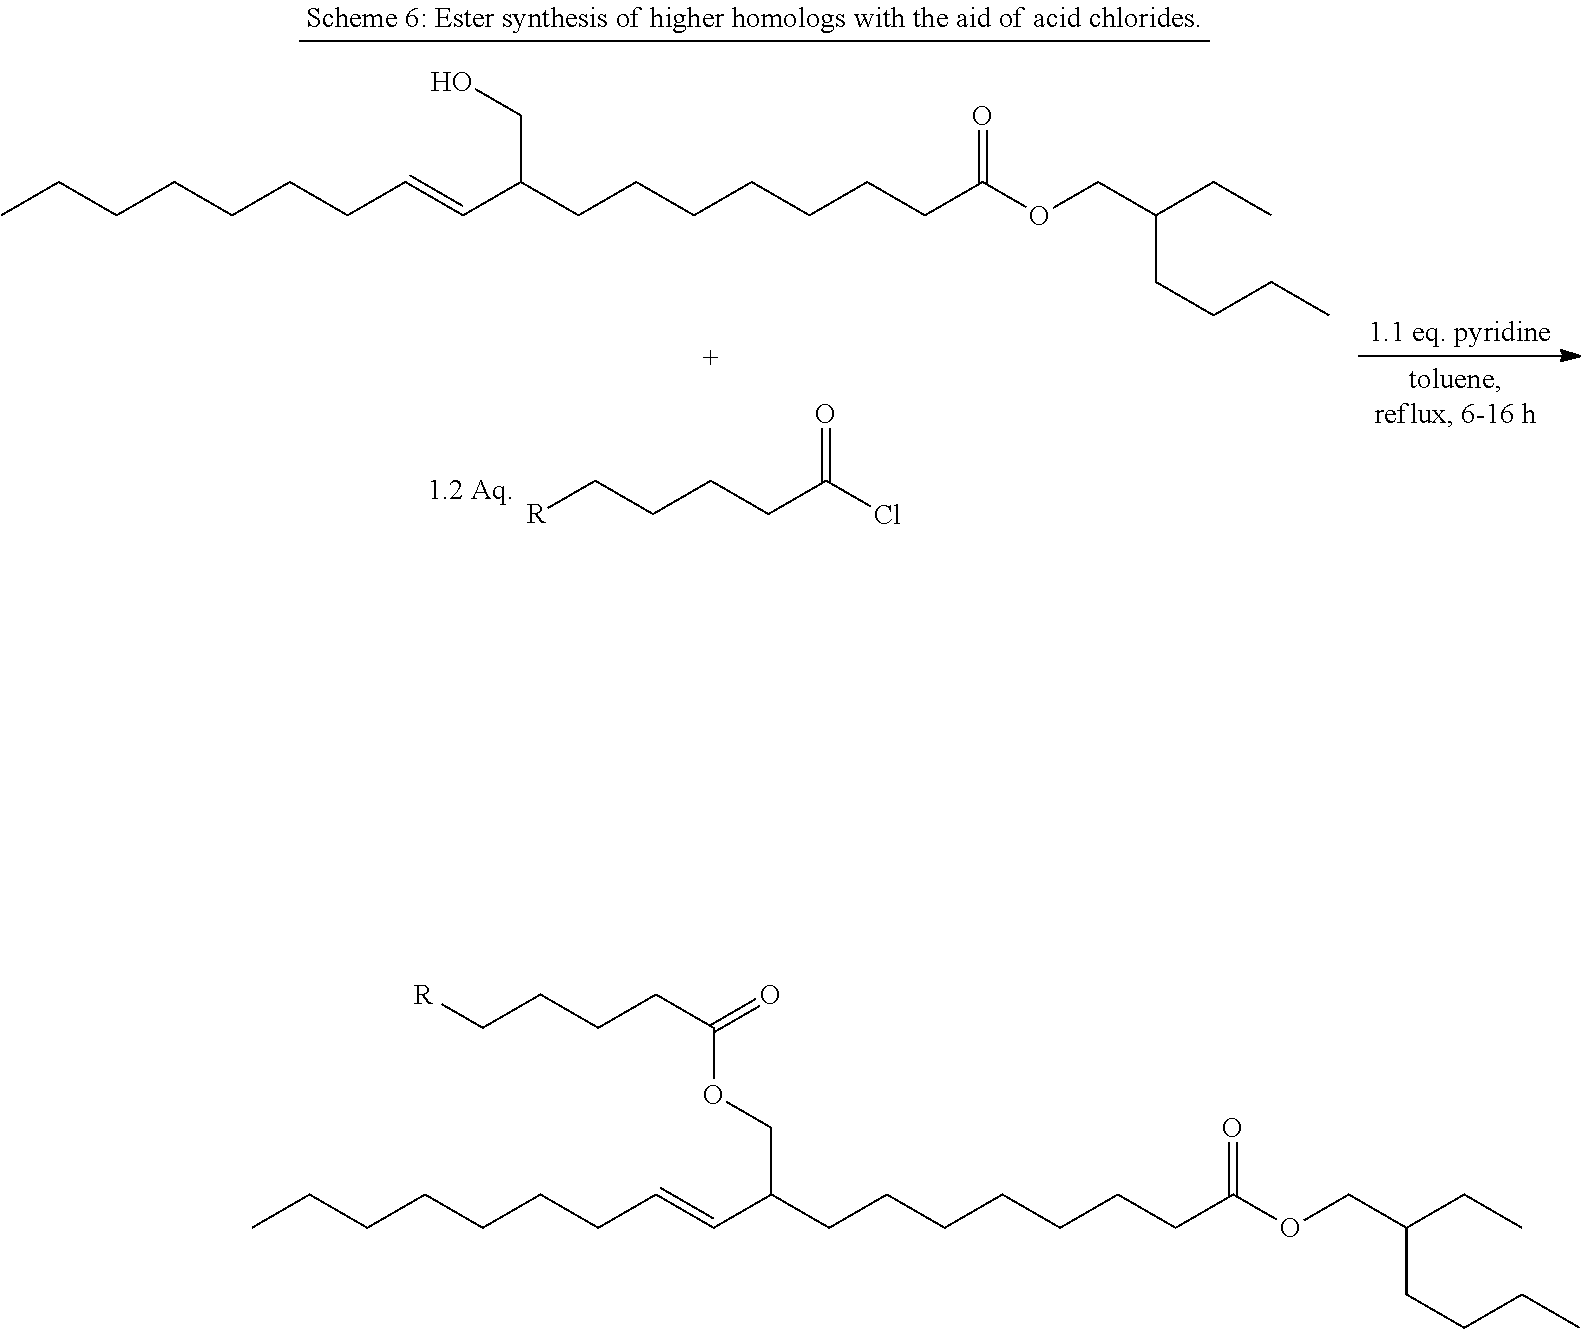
C(=CC(CCCCCCCC(OCC(CC)CCCC)=O)COC(CCCC[R])=O)CCCCCCC.C(=CC(CCCCCCCC(OCC(CC)CCCC)=O)CO)CCCCCCC.[R]CCCCC(Cl)=O
